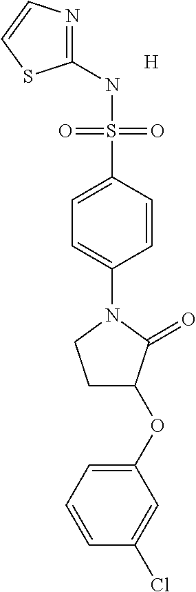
C1(OC2CCN(C3=CC=C(S(NC4=NC=CS4)(=O)=O)C=C3)C2=O)=CC=CC(Cl)=C1.[H]
